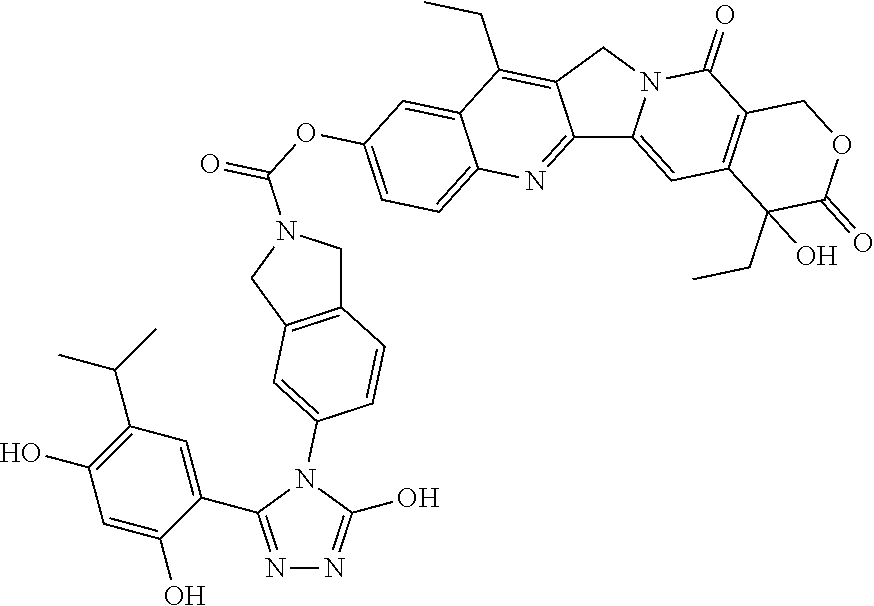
C12=NC3=CC=C(OC(=O)N4CC5=C(C4)C=C(N4C(O)=NN=C4C4=CC(C(C)C)=C(O)C=C4O)C=C5)C=C3C(CC)=C1CN1C2=CC2=C(C1=O)COC(=O)C2(CC)O
